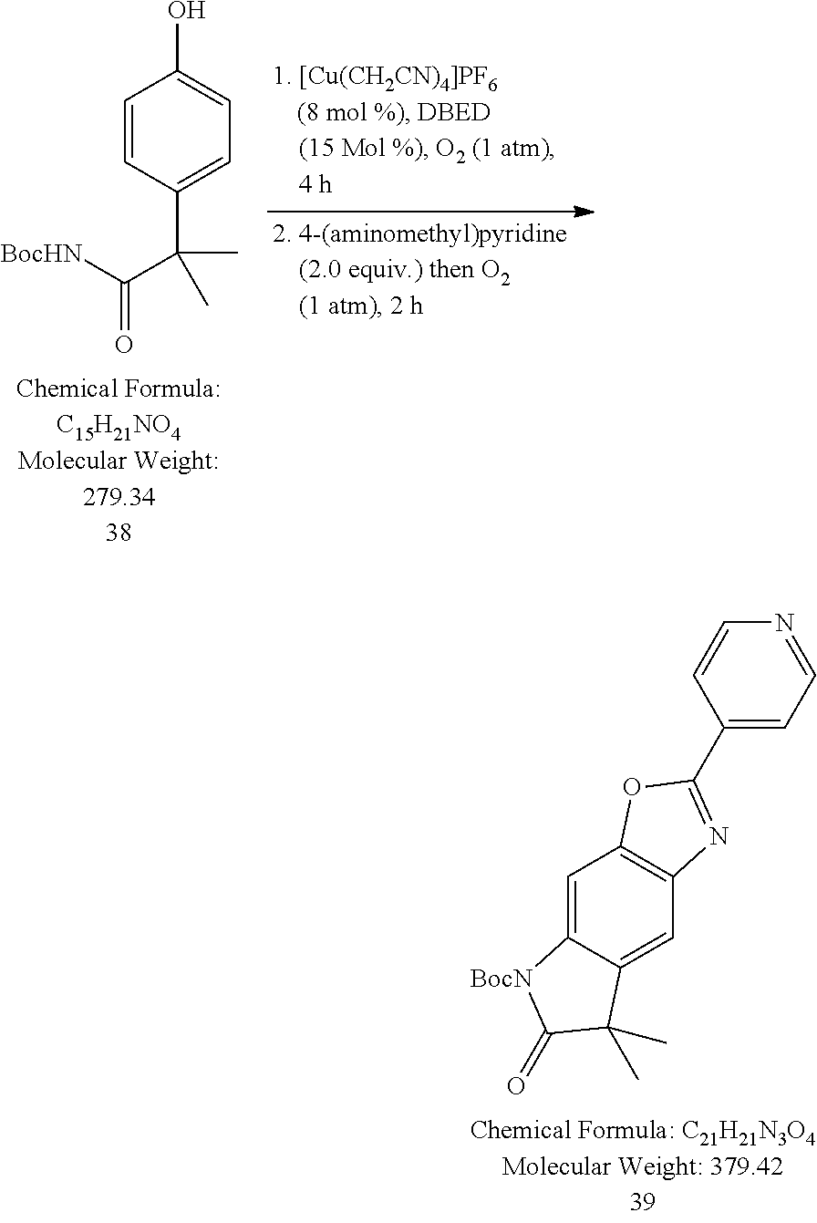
C1(C(C)(C([BocHN])=O)C)=CC=C(O)C=C1.C1(C2=NC3=C(C=C4C(=C3)C(C)(C)C(=O)[BocN]4)O2)=CC=NC=C1
